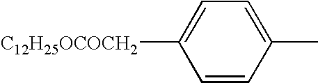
C1=CC(C)=CC=C1[C12H25OCOCH2]
